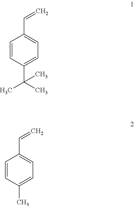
C1=CC(C(C)(C)C)=CC=C1C=C.C1=CC(C)=CC=C1C=C
